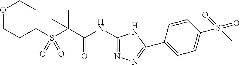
C1(S(C(C(NC2=NN=C(C3=CC=C(S(C)(=O)=O)C=C3)N2)=O)(C)C)(=O)=O)CCOCC1
